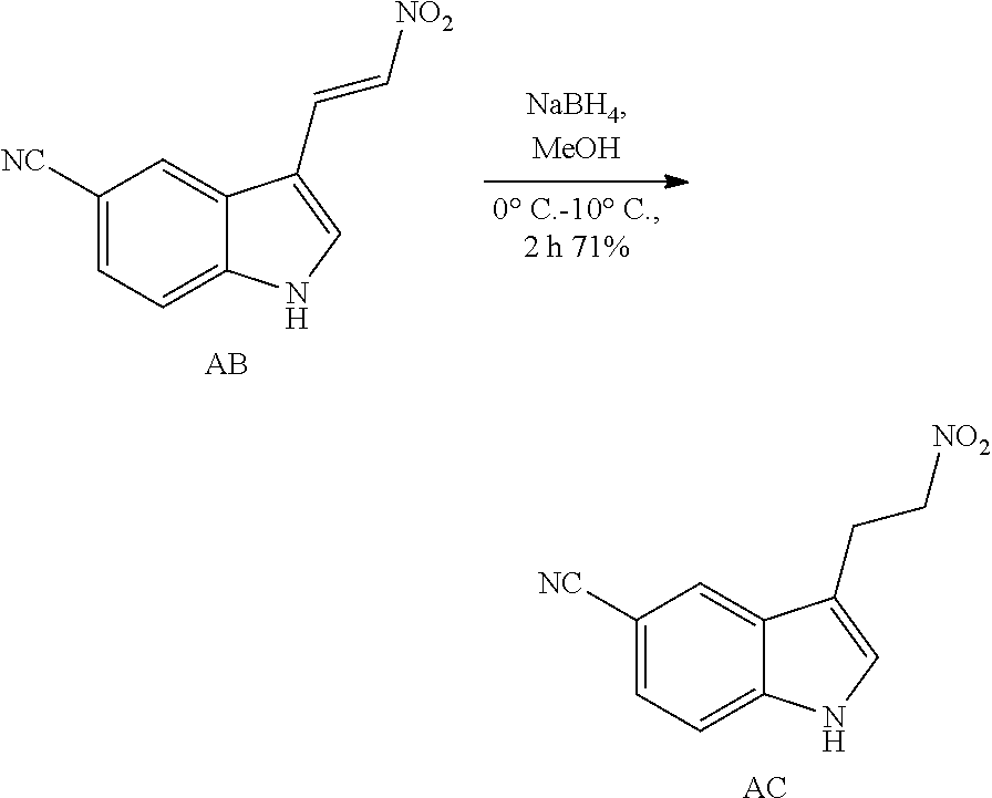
C1([NC])=CC=C2C(=C1)C(C=C[NO2])=CN2.[AB].C1([NC])=CC=C2C(=C1)C(CC[NO2])=CN2.[AC]
